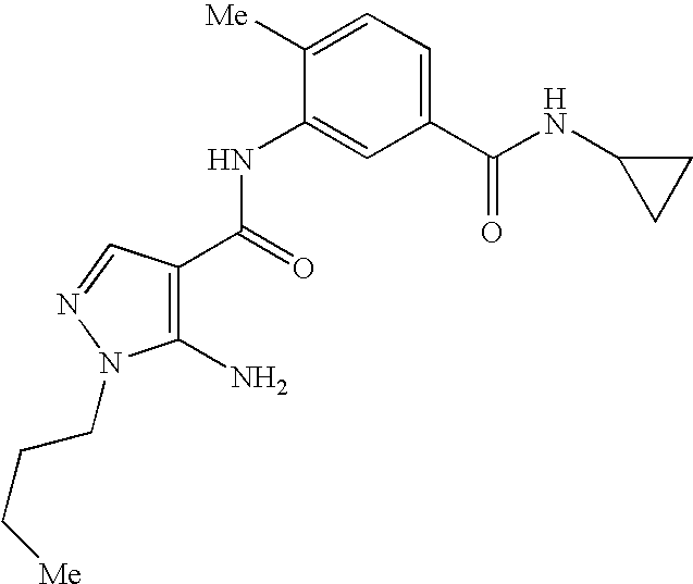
C1(NC(C2=C(N)N(CCC[Me])N=C2)=O)=CC(C(NC2CC2)=O)=CC=C1[Me]
